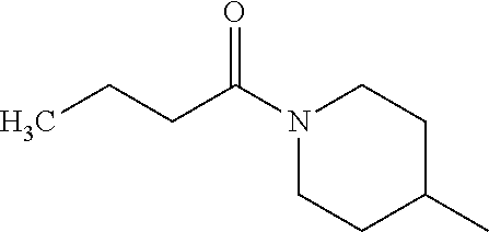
N1(C(CCC)=O)CCC(C)CC1
